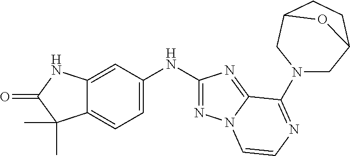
C12=CC=C(NC3=NN4C(=N3)C(N3CC5CCC(C3)O5)=NC=C4)C=C1NC(=O)C2(C)C
